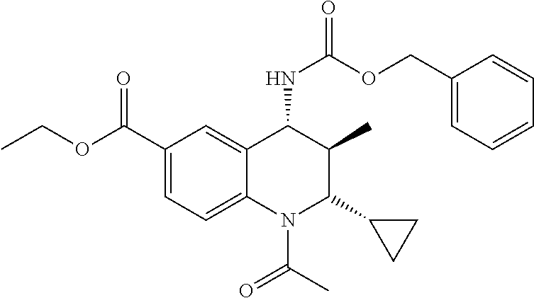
C1=C(C(OCC)=O)C=C2C(=C1)N(C(C)=O)C(C1CC1)C(C)C2NC(=O)OCC1=CC=CC=C1
